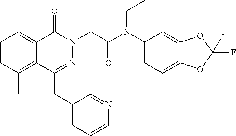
C1=CC(C)=C2C(=C1)C(=O)N(CC(=O)N(C1=CC=C3C(=C1)OC(F)(F)O3)CC)N=C2CC1=CC=CN=C1
